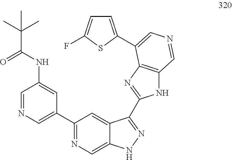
C1(C2=CN=CC(NC(C(C)(C)C)=O)=C2)=NC=C2C(=C1)C(C1=NC3=C(N1)C=NC=C3C1=CC=C(F)S1)=NN2
